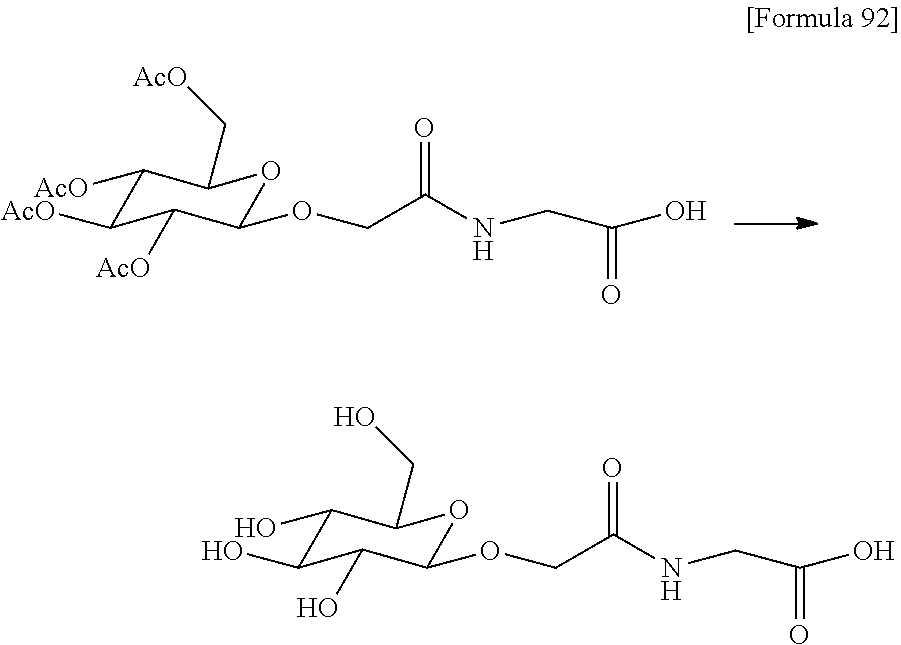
C1(OCC(NCC(O)=O)=O)OC(C[AcO])C([AcO])C([AcO])C1[AcO].C1(OCC(NCC(O)=O)=O)OC(CO)C(O)C(O)C1O
